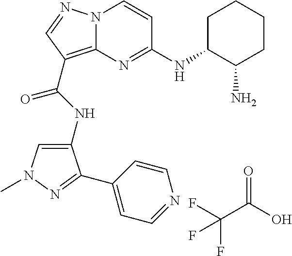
FC(C(O)=O)(F)F.N12C(=C(C(NC3=CN(C)N=C3C3=CC=NC=C3)=O)C=N1)N=C(NC1CCCCC1N)C=C2
